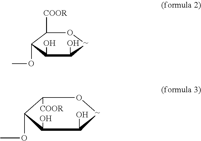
C1([COOR])C(OC)C(O)C(O)[~]O1.C1(O)C(O)[~]OC([COOR])C1OC
